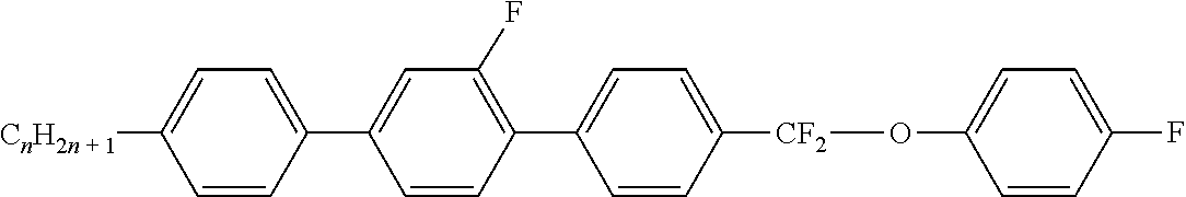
C1=CC(C2=CC(F)=C(C3=CC=C([CF2]OC4=CC=C(F)C=C4)C=C3)C=C2)=CC=C1[CnH2n + 1]
